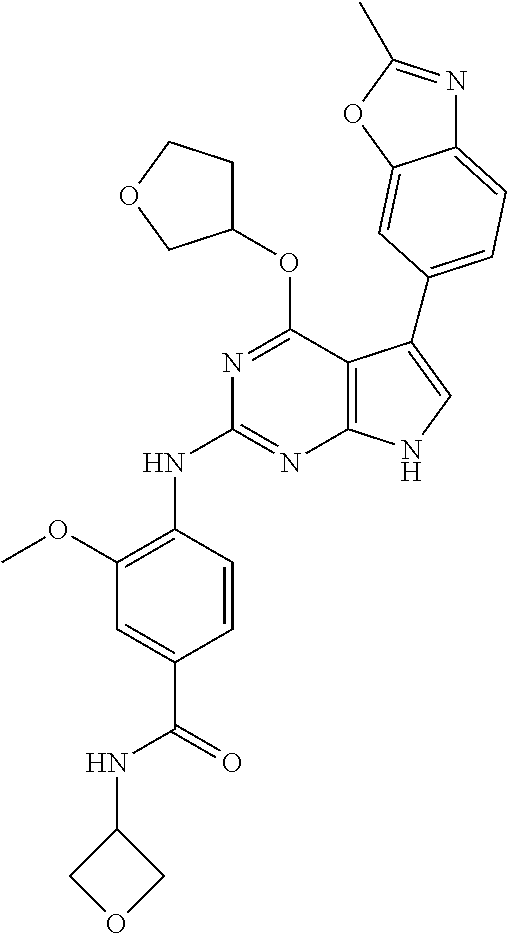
N1=C(OC2CCOC2)C2=C(N=C1NC1=C(OC)C=C(C(NC3COC3)=O)C=C1)NC=C2C1=CC=C2N=C(C)OC2=C1
